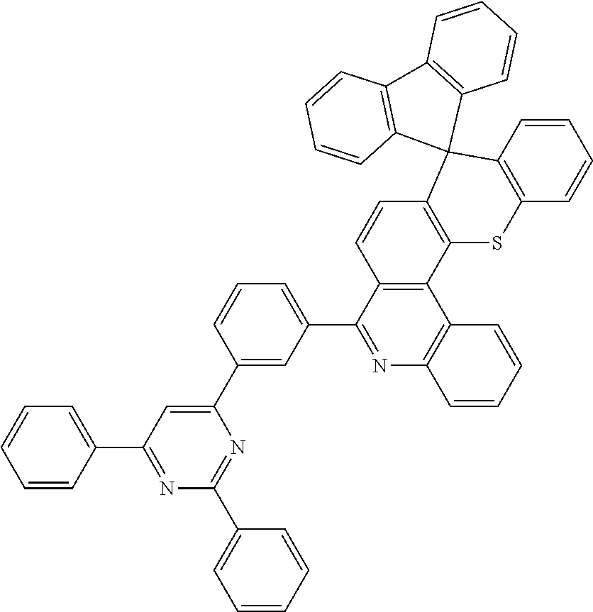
C1=CC2=C(C=C1)SC1=C(C23C2=C(C4=C3C=CC=C4)C=CC=C2)C=CC2=C1C1=C(N=C2C2=CC=CC(C3=CC(C4=CC=CC=C4)=NC(C4=CC=CC=C4)=N3)=C2)C=CC=C1
